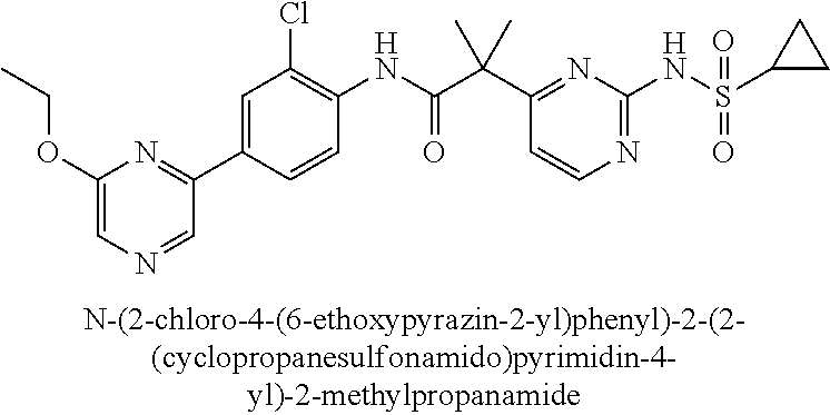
C1(NC(=O)C(C2=NC(NS(=O)(=O)C3CC3)=NC=C2)(C)C)=C(Cl)C=C(C2=NC(OCC)=CN=C2)C=C1
